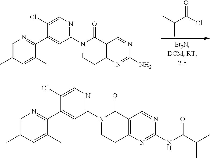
CC(C(Cl)=O)C.C1=C(C)C=C(C)C(C2=CC(N3CCC4=C(C3=O)C=NC(N)=N4)=NC=C2Cl)=N1.C1=C(C)C=C(C)C(C2=CC(N3CCC4=C(C3=O)C=NC(NC(C(C)C)=O)=N4)=NC=C2Cl)=N1
